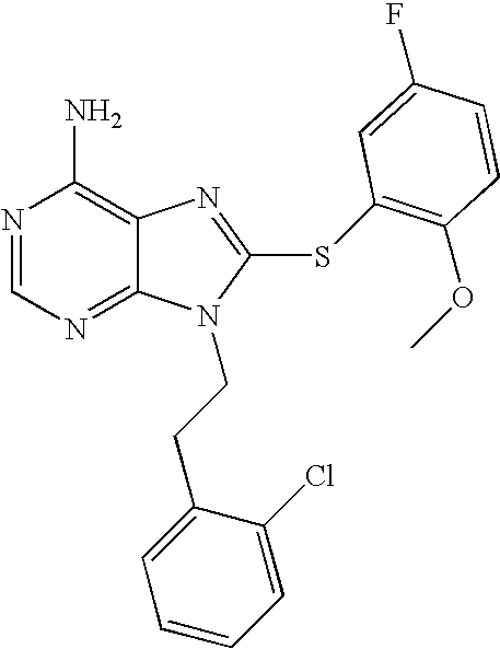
N1=CN=C2C(=C1N)N=C(SC1=C(OC)C=CC(F)=C1)N2CCC1=CC=CC=C1Cl
